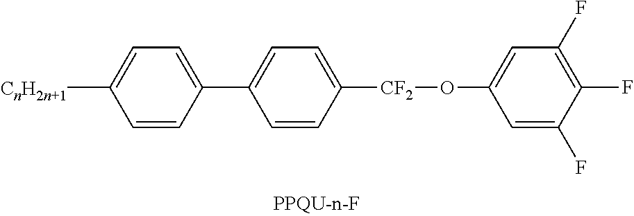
C1=C([CF2]OC2=CC(F)=C(F)C(F)=C2)C=CC(C2=CC=C([CnH2n+1])C=C2)=C1
